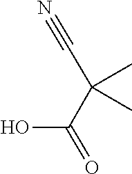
C(C#N)(C(O)=O)(C)C
